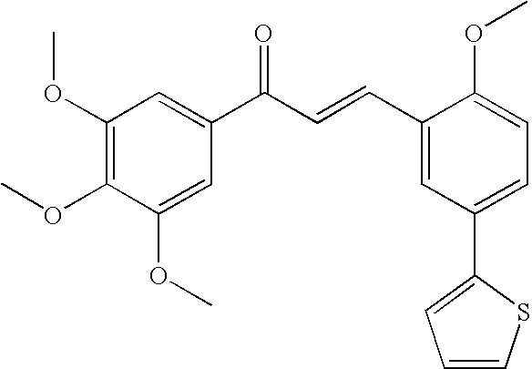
C1(OC)=C(OC)C(OC)=CC(C(C=CC2=CC(C3=CC=CS3)=CC=C2OC)=O)=C1
